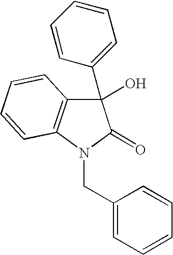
OC1(C2=CC=CC=C2)C2=C(N(CC3=CC=CC=C3)C1=O)C=CC=C2
